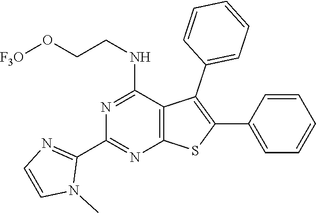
C1(C2=NC3=C(C(NCCO[F3O])=N2)C(C2=CC=CC=C2)=C(C2=CC=CC=C2)S3)=NC=CN1C
